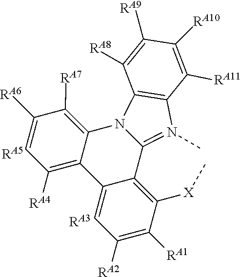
C1=C([RA6])C([RA7])=C2C(=C1[RA4])C1=CC([RA2])=C([RA1])C([X]C)=C1C1=N(C)C3=C(N21)C([RA8])=C([RA9])C([RA10])=C3[RA11].[RA3].[RA5]
